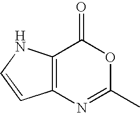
C12=C(C(=O)OC(C)=N1)NC=C2
